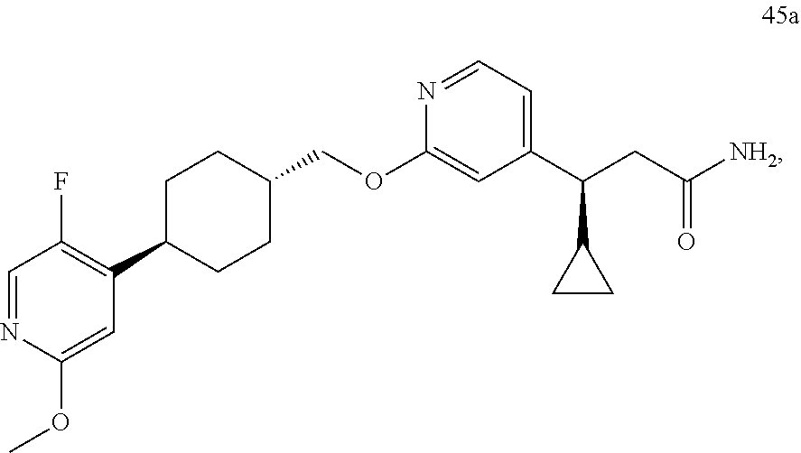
C1=NC(OC)=CC(C2CCC(COC3=CC(C(CC(=O)[NH2])C4CC4)=CC=N3)CC2)=C1F
